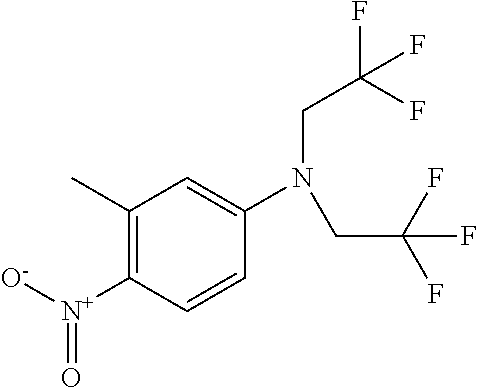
C1(C)=C([N+]([O-])=O)C=CC(N(CC(F)(F)F)CC(F)(F)F)=C1
